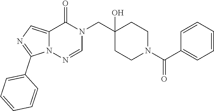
C12=CN=C(C3=CC=CC=C3)N1N=CN(CC1(O)CCN(C(=O)C3=CC=CC=C3)CC1)C2=O
